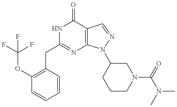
C(C1=NC2=C(C(=O)N1)C=NN2C1CCCN(C(N(C)C)=O)C1)C1=C(OC(F)(F)F)C=CC=C1
